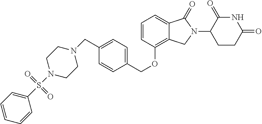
C12=CC=CC(OCC3=CC=C(CN4CCN(S(=O)(=O)C5=CC=CC=C5)CC4)C=C3)=C1CN(C1C(=O)NC(=O)CC1)C2=O
